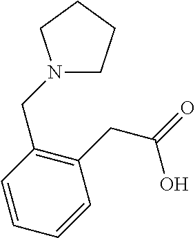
C1(CC(=O)O)=C(CN2CCCC2)C=CC=C1
